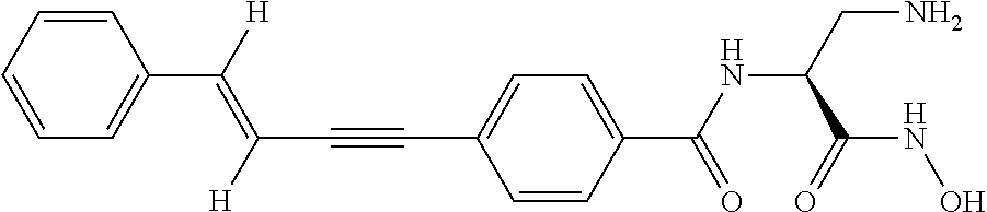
C1=CC=CC=C1C(=C(C#CC1=CC=C(C(NC(CN)C(NO)=O)=O)C=C1)[H])[H]
